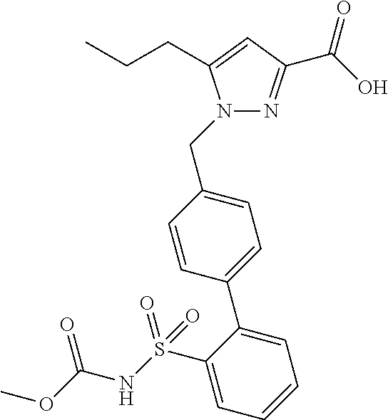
N1(CC2=CC=C(C3=CC=CC=C3S(NC(OC)=O)(=O)=O)C=C2)N=C(C(O)=O)C=C1CCC
